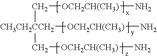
C([CH3CH2CCH2](C[OCH2CH(CH3)]N)[OCH2CH(CH3)]N)[OCH2CH(CH3)]N
